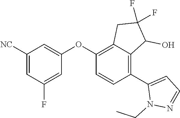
C1([NC])=CC(F)=CC(OC2=C3C(=C(C4=CC=NN4CC)C=C2)C(O)C(F)(F)C3)=C1
